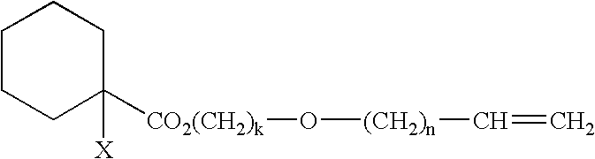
C1CCC([CO2(CH2)k]O[(CH2)n]C=C)([X])CC1
